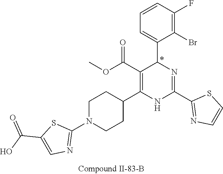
C1(F)=C(Br)C(C2N=C(C3=NC=CS3)NC(C3CCN(C4=NC=C(C(O)=O)S4)CC3)=C2C(OC)=O)=CC=C1
